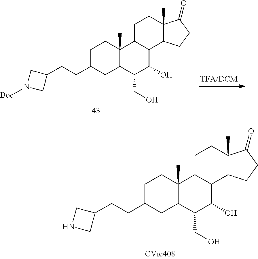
C1C(CCC2CN([Boc])C2)CC2C(C)(C1)C1C(C(O)C2CO)C2C(C)(CC1)C(=O)CC2.C1C(CCC2CNC2)CC2C(C)(C1)C1C(C(O)C2CO)C2C(C)(CC1)C(=O)CC2
